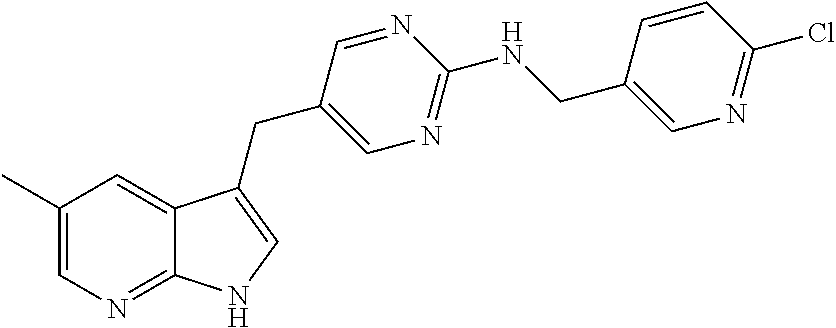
C1(C)=CN=C2C(=C1)C(CC1=CN=C(NCC3=CN=C(Cl)C=C3)N=C1)=CN2
